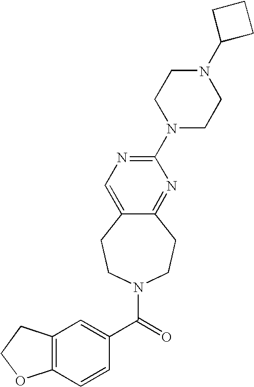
C12=C(C=CC(C(N3CCC4=NC(N5CCN(C6CCC6)CC5)=NC=C4CC3)=O)=C1)OCC2
